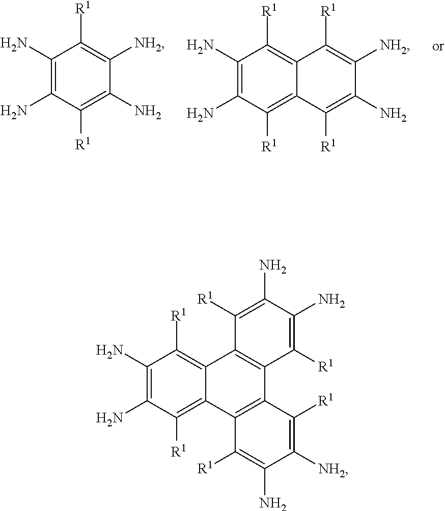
C1(N)=C(N)C([R1])=C2C(=C1[R1])C1=C(C3=C2C([R1])=C(N)C([NH2])=C3[R1])C([R1])=C(N)C(N)=C1[R1].C1(N)=C(N)C([R1])=C(N)C([NH2])=C1[R1].C1(N)=C(N)C([R1])=C2C(=C1[R1])C([R1])=C([NH2])C(N)=C2[R1]
